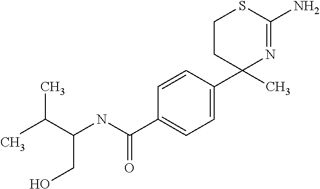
C1=CC(C2(C)N=C(N)SCC2)=CC=C1C(NC(C(C)C)CO)=O
